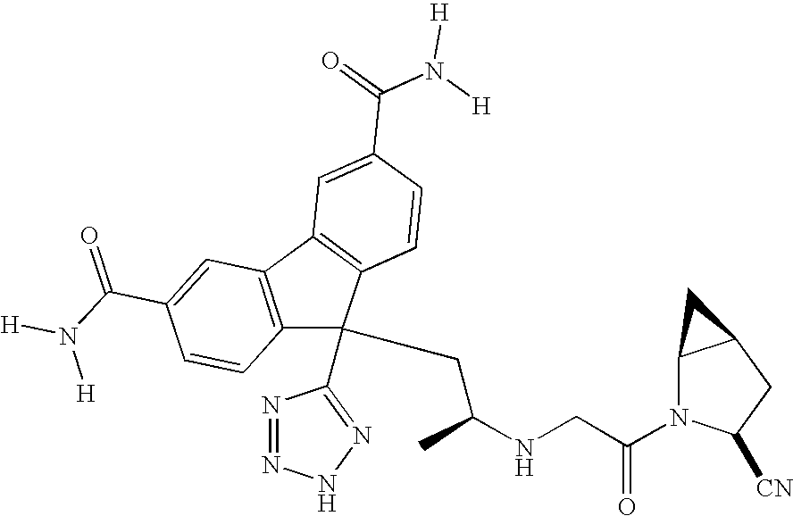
N1=NNN=C1C1(CC(NCC(=O)N2C3C(CC2[CN])C3)C)C2=C(C3=C1C=CC(C(=O)N([H])[H])=C3)C=C(C(N([H])[H])=O)C=C2
